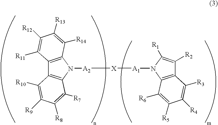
C12=C(C([R3])=C([R4])C([R5])=C1[R6])C([R2])=C([R1])N2[A1][X][A2]N1C2=C(C([R10])=C([R9])C([R8])=C2[R7])C2=C1C([R14])=C([R13])C([R12])=C2[R11]
